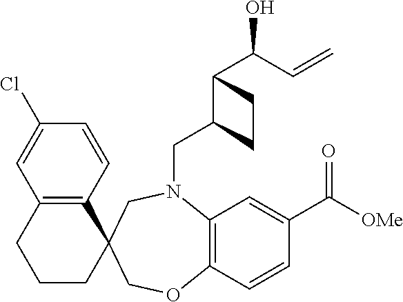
C1(Cl)=CC2=C(C=C1)C1(CCC2)CN(CC2C(C(O)C=C)CC2)C2=C(C=CC(C([OMe])=O)=C2)OC1
